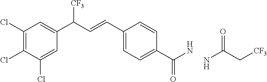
C1(Cl)=C(Cl)C(Cl)=CC(C(C=CC2=CC=C(C(N)=O)C=C2)[CF3])=C1.NC(C[CF3])=O
